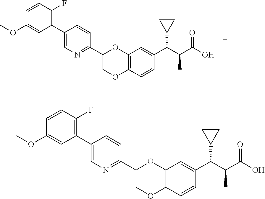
C1(C2=NC=C(C3=C(F)C=CC(OC)=C3)C=C2)COC2=C(O1)C=C(C(C(C(O)=O)C)C1CC1)C=C2.C1(C2=NC=C(C3=C(F)C=CC(OC)=C3)C=C2)COC2=C(O1)C=C(C(C(C(O)=O)C)C1CC1)C=C2
